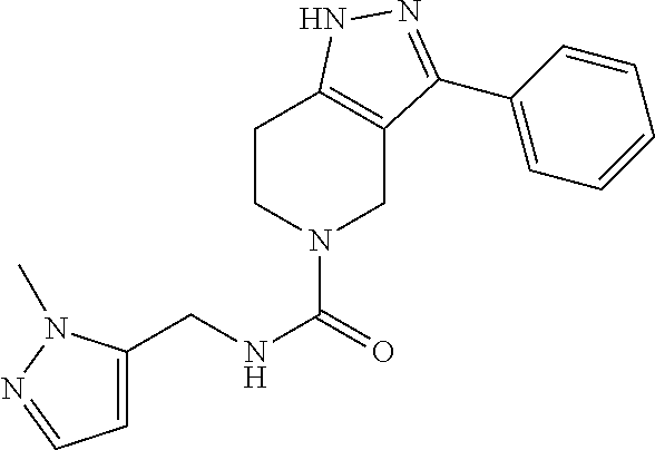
C1=C(CNC(=O)N2CCC3=C(C2)C(C2=CC=CC=C2)=NN3)N(C)N=C1
